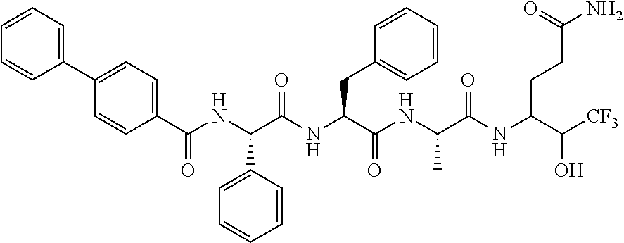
C1=CC(C(NC(C(NC(C(NC(C(NC(C([CF3])O)CCC(N)=O)=O)C)=O)CC2=CC=CC=C2)=O)C2=CC=CC=C2)=O)=CC=C1C1=CC=CC=C1
